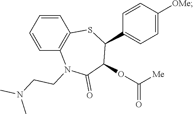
C1=CC=CC2=C1SC(C1=CC=C([OMe])C=C1)C(OC(=O)[Me])C(=O)N2CCN(C)C
